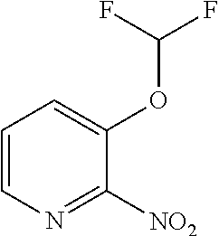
C1=CN=C([NO2])C(OC(F)F)=C1
